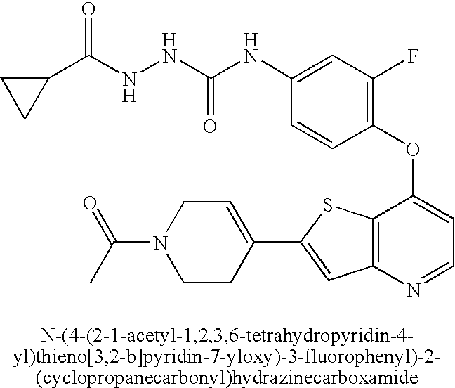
C1(C(NNC(NC2=CC(F)=C(OC3=CC=NC4=C3SC(C3=CCN(C(=O)C)CC3)=C4)C=C2)=O)=O)CC1
